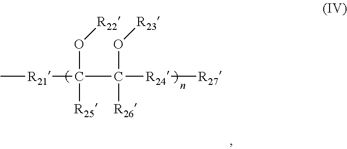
C[R21]C([R25])(C([R24][R27])([R26])O[R23])O[R22]
